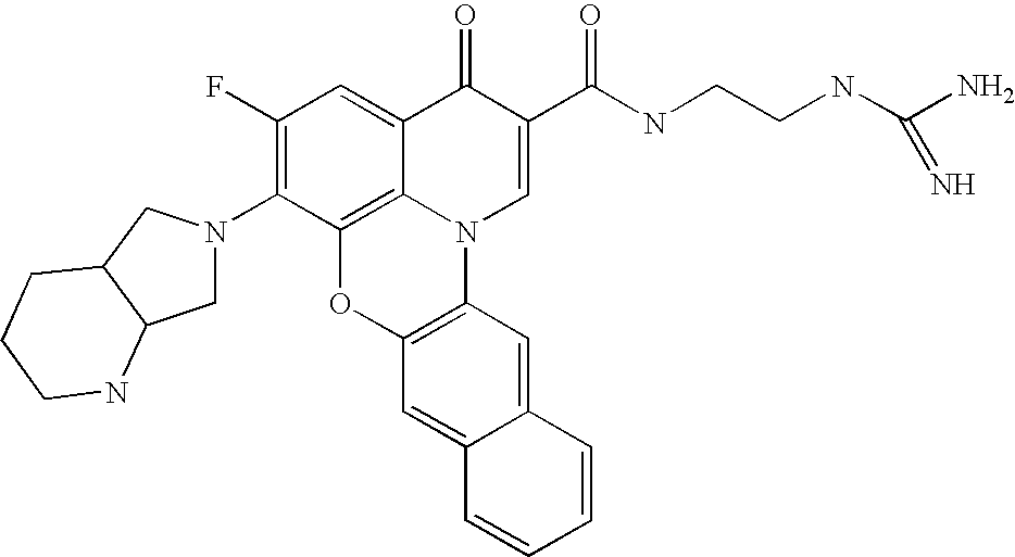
C1(F)=C(N2CC3C(C2)CCCN3)C2=C3C(=C1)C(=O)C(C(=O)NCCNC(N)=N)=CN3C1=C(O2)C=C2C(=C1)C=CC=C2
